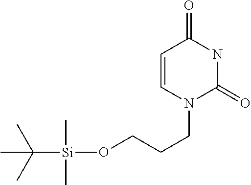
C1=CN(CCCO[Si](C)(C)C(C)(C)C)C(=O)NC1=O
